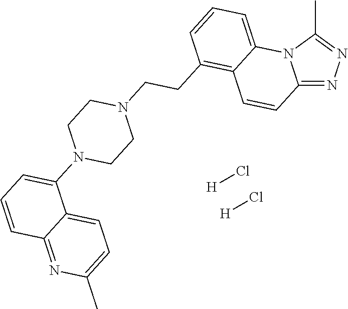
[H]Cl.[H]Cl.C12=NN=C(C)N1C1=CC=CC(CCN3CCN(C4=CC=CC5=NC(C)=CC=C45)CC3)=C1C=C2
